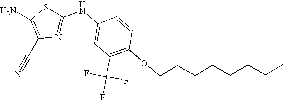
C1(NC2=NC(C#N)=C(N)S2)=CC(C(F)(F)F)=C(OCCCCCCCC)C=C1
